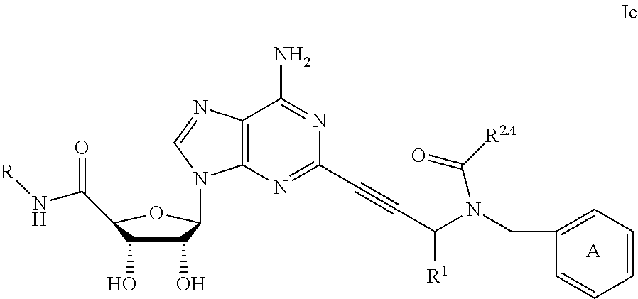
C1(O)C(O)C(C(=O)N[R])OC1N1C2=C(C(N)=NC(C#CC([R1])N(C([R2A])=O)CC3=CC=CC=C3)=N2)N=C1.[A]
